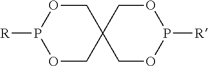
O1CC2(COP1[R])COP([R])OC2
